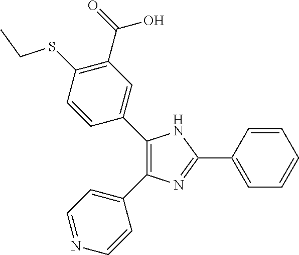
C1=NC=CC(C2=C(C3=CC(C(O)=O)=C(SCC)C=C3)NC(C3=CC=CC=C3)=N2)=C1
